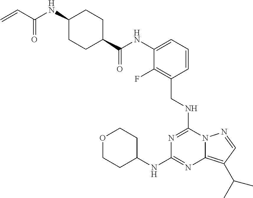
C1(C(NC2=CC=CC(CNC3=NC(NC4CCOCC4)=NC4=C(C(C)C)C=NN34)=C2F)=O)CCC(NC(C=C)=O)CC1
